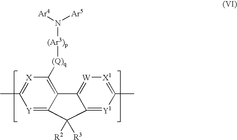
N([(Ar3)p][(Q)q]C1=C2C(=[Y]C(C)=[X]1)C([R2])([R3])C1=[Y1]C(C)=[X1][W]=C21)([Ar4])[Ar5]
